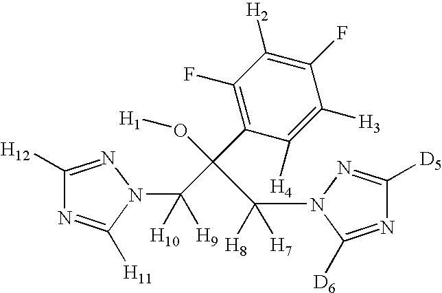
C1([H12])=NN(C([H9])([H10])C(C2=C(F)C([H2])=C(F)C([H3])=C2[H4])(O[H1])C(N2C([D6])=NC([D5])=N2)([H8])[H7])C([H11])=N1
